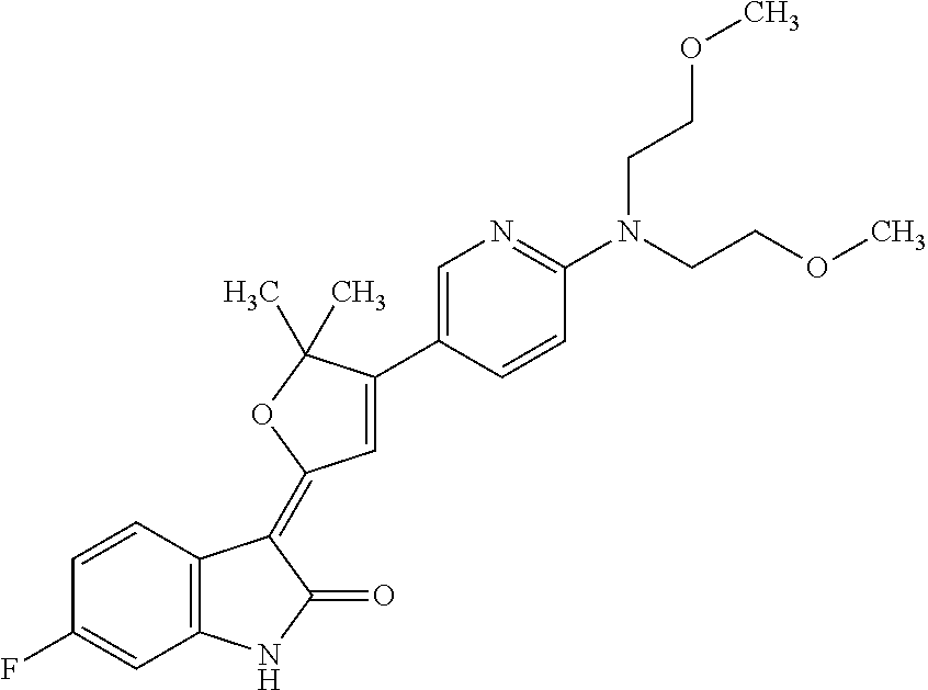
C1=CC2=C(C=C1F)NC(=O)C2=C1C=C(C2=CN=C(N(CCOC)CCOC)C=C2)C(C)(C)O1
